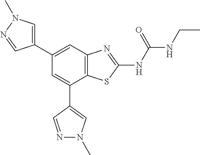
C12=C(C=C(C3=CN(C)N=C3)C=C1C1=CN(C)N=C1)N=C(NC(NCC)=O)S2
